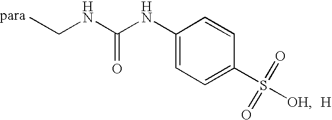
CCNC(NC1=CC=C(S(=O)(=O)[OH])C=C1)=O.[H]
